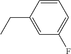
C1=C(CC)C=CC=C1F
